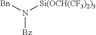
[Bn]N([Si(OCH(CF3)2)3])[Bz]
